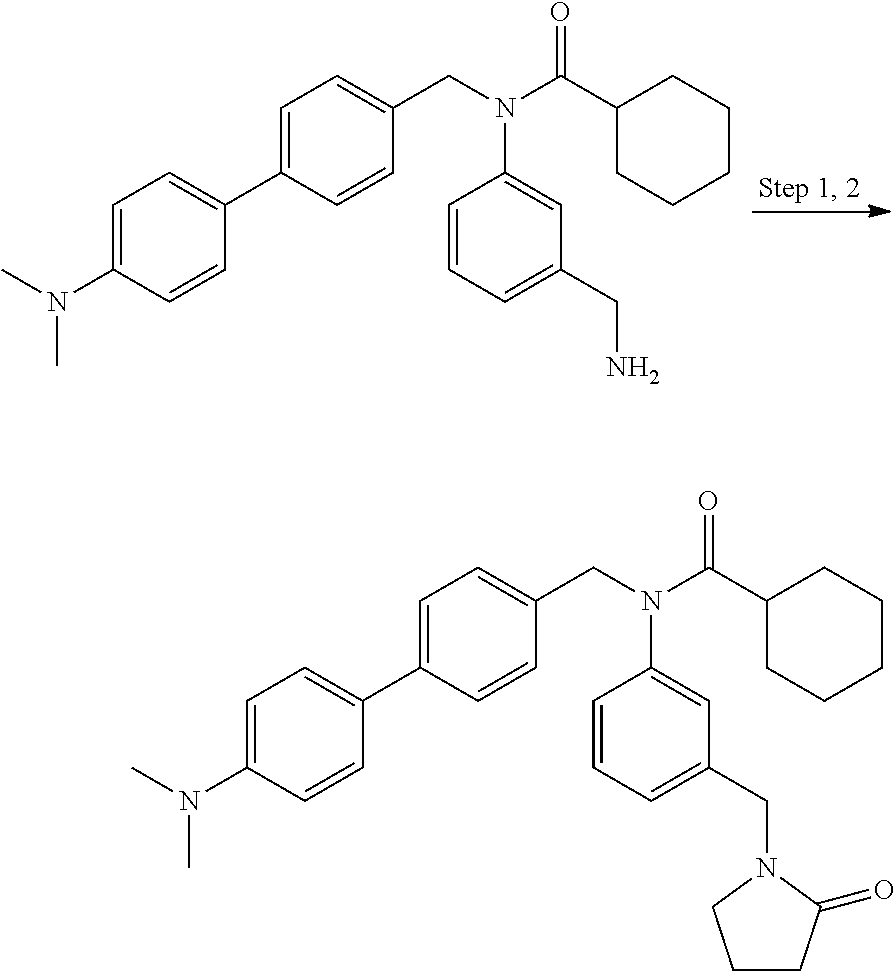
C1=C(N(C)C)C=CC(C2=CC=C(CN(C(C3CCCCC3)=O)C3=CC(CN)=CC=C3)C=C2)=C1.C1=C(N(C)C)C=CC(C2=CC=C(CN(C(C3CCCCC3)=O)C3=CC(CN4C(=O)CCC4)=CC=C3)C=C2)=C1
